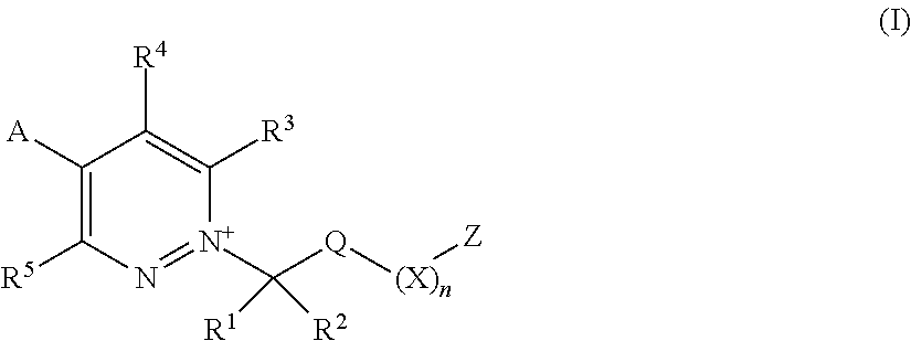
[A]C1=C([R5])N=[N+](C([Q][(X)n][Z])([R2])[R1])C([R3])=C1[R4]
